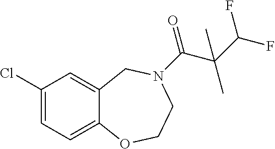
C1(Cl)=CC=C2C(=C1)CN(C(=O)C(C(F)F)(C)C)CCO2
